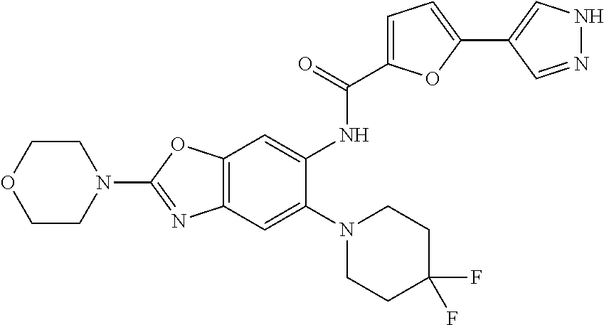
C12=C(OC(N3CCOCC3)=N1)C=C(NC(=O)C1=CC=C(C3=CNN=C3)O1)C(N1CCC(F)(F)CC1)=C2
